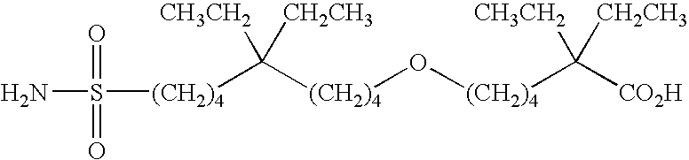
[(CH2)4](O[(CH2)4]C([CH3CH2])([CH2CH3])[CO2H])C([CH3CH2])([CH2CH3])[(CH2)4]S(N)(=O)=O
